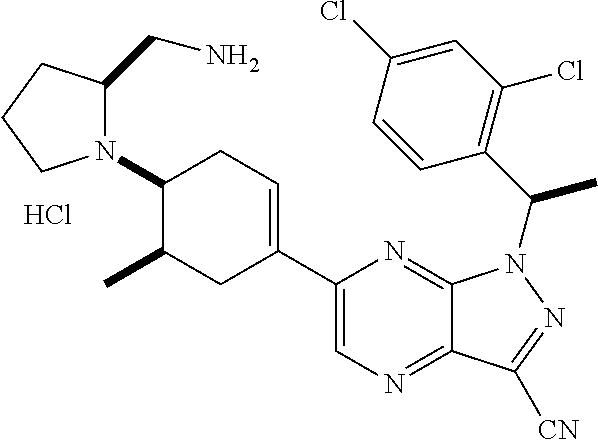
N1(C2C(C)CC(C3=CN=C4C(=N3)N(C(C3=C(Cl)C=C(Cl)C=C3)C)N=C4[CN])=CC2)C(CN)CCC1.Cl
